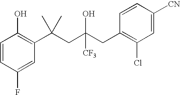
C1(F)=CC(C(CC(CC2=C(Cl)C=C([CN])C=C2)([CF3])O)(C)C)=C(O)C=C1
